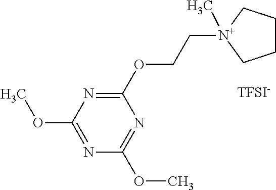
C1(OCC[N+]2(C)CCCC2)=NC(OC)=NC(OC)=N1.[TFSI-]
